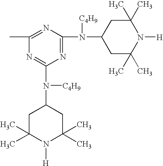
N1=C(N(C2CC(C)(C)N([H])C(C)(C)C2)[C4H9])N=C(C)N=C1N([C4H9])C1CC(C)(C)N([H])C(C)(C)C1
